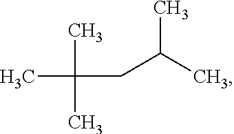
CC(C)(C)CC(C)C
